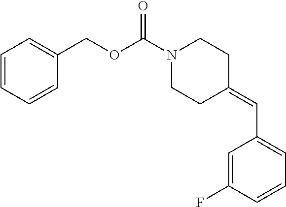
C1=CC=CC(COC(N2CCC(=CC3=CC=CC(F)=C3)CC2)=O)=C1
